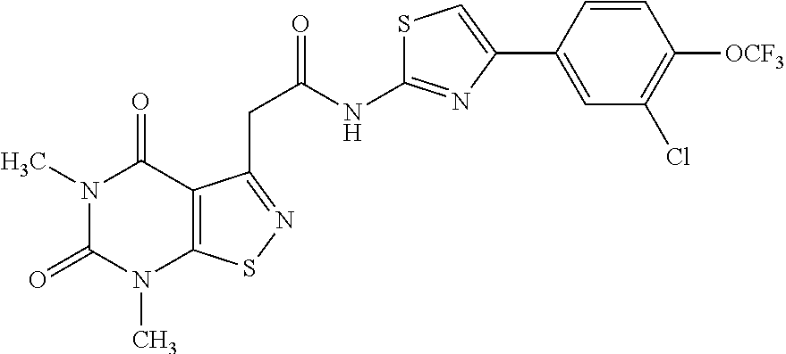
N1(C)C(=O)N(C)C2=C(C1=O)C(CC(=O)NC1=NC(C3=CC(Cl)=C([OCF3])C=C3)=CS1)=NS2
